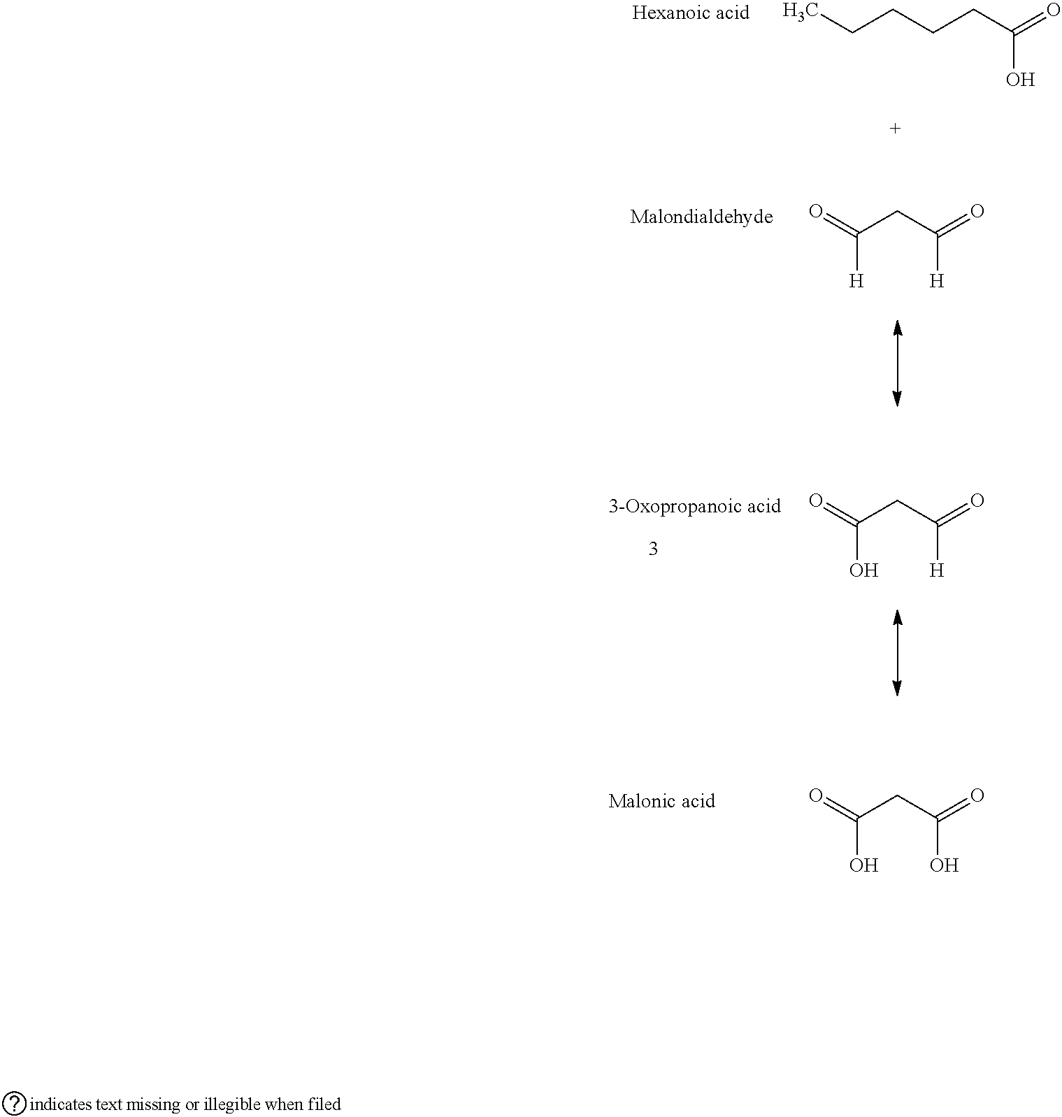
CCCCCC(O)=O.C(CC([H])=O)([H])=O.C(CC([H])=O)(O)=O.C(CC(O)=O)(O)=O
